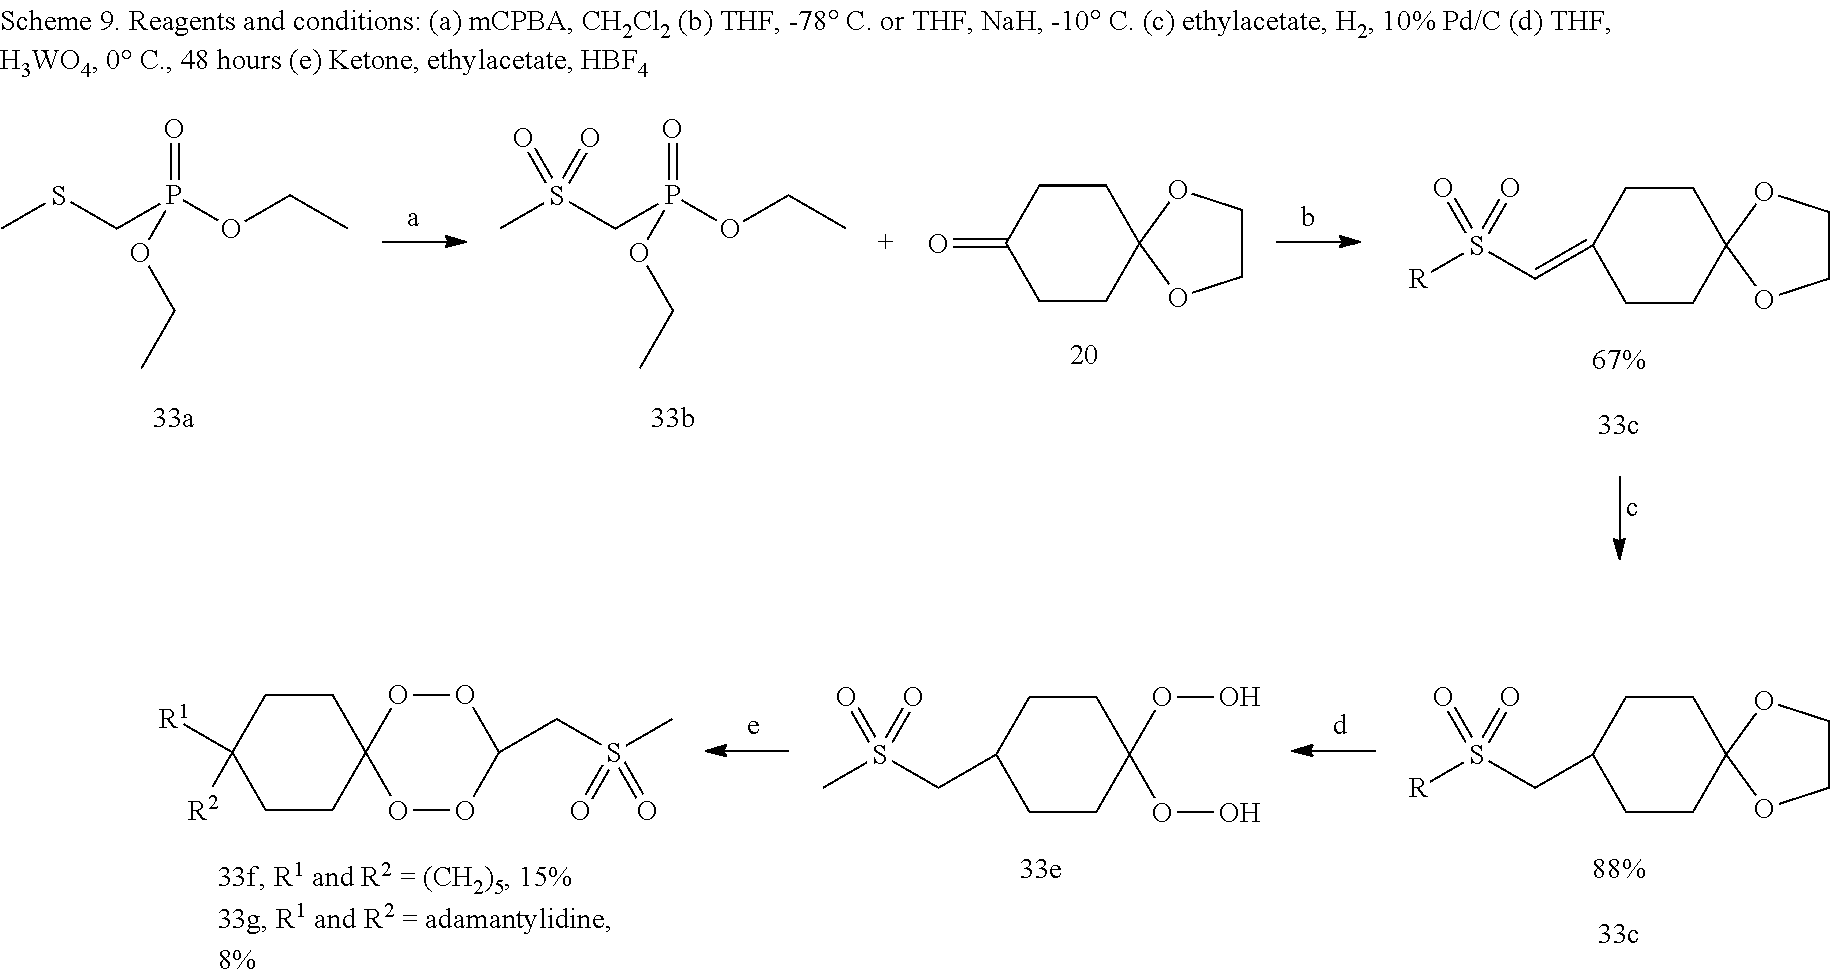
C1CC2(CCC1CS([R])(=O)=O)OCCO2.C1CC(OO)(OO)CCC1CS(C)(=O)=O.C1CC2(CCC1([R2])[R1])OOC(CS(C)(=O)=O)OO2.CSCP(OCC)(OCC)=O.CS(CP(OCC)(OCC)=O)(=O)=O.C1CC2(CCC1=O)OCCO2.C1CC2(CCC1=CS([R])(=O)=O)OCCO2
